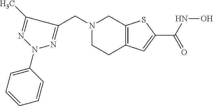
N1(CC2=NN(C3=CC=CC=C3)N=C2C)CCC2=C(C1)SC(C(NO)=O)=C2
